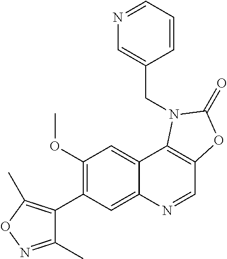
C1(C2=C(OC)C=C3C(=C2)N=CC2=C3N(CC3=CN=CC=C3)C(=O)O2)=C(C)ON=C1C
